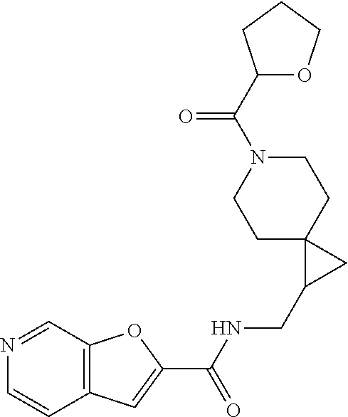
C12=C(C=NC=C1)OC(C(NCC1CC13CCN(C(C1OCCC1)=O)CC3)=O)=C2
